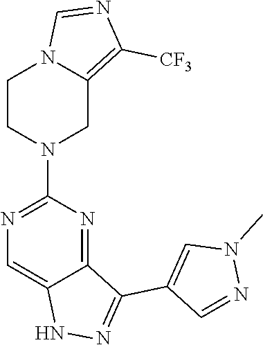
N1(C)C=C(C2=NNC3=CN=C(N4CC5=C([CF3])N=CN5CC4)N=C23)C=N1
